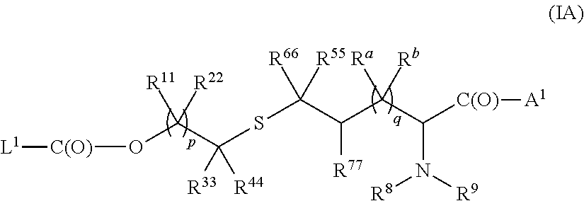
[C(O)](OC(C([R33])([R44])SC(C(C(C([C(O)][A1])N([R9])[R8])([Rb])[Ra])[R77])([R55])[R66])([R22])[R11])[L1]
